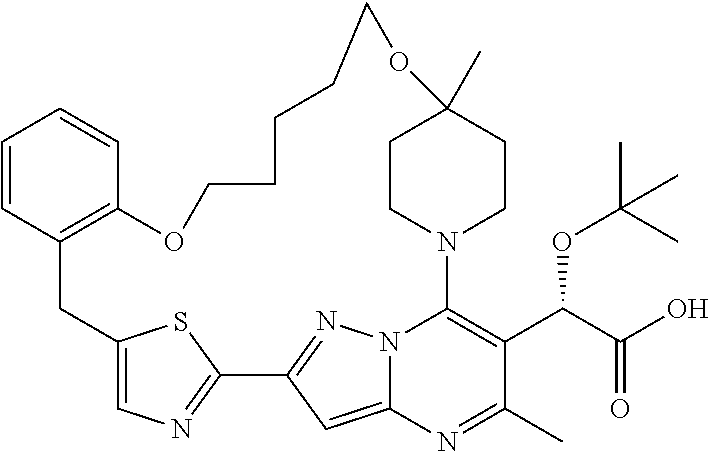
C1=CC2=C(C=C1)OCCCCCOC1(C)CCN(C3=C(C(C(O)=O)OC(C)(C)C)C(C)=NC4=CC(=NN43)C3=NC=C(C2)S3)CC1
